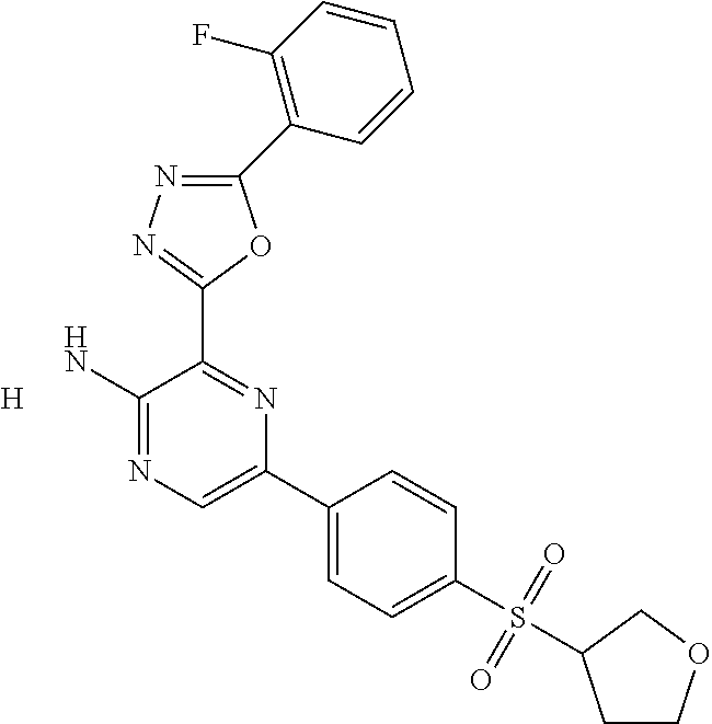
[H].C1(C2=C(F)C=CC=C2)=NN=C(C2=NC(C3=CC=C(S(=O)(=O)C4CCOC4)C=C3)=CN=C2N)O1
